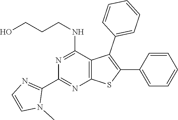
C1(C2=NC3=C(C(NCCCO)=N2)C(C2=CC=CC=C2)=C(C2=CC=CC=C2)S3)=NC=CN1C
